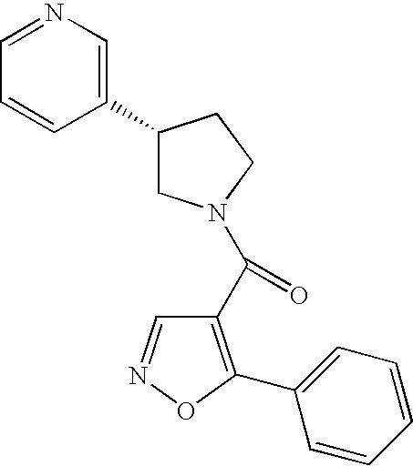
C1(C2CN(C(C3=C(C4=CC=CC=C4)ON=C3)=O)CC2)=CN=CC=C1
